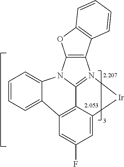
C1=CC=C2C3=C4C5=N(C6=C(OC7=C6C=CC=C7)N5C2=C1)[Ir]C4=CC(F)=C3
